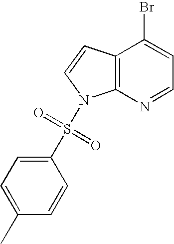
C12=C(N=CC=C1Br)N(S(=O)(=O)C1=CC=C(C)C=C1)C=C2
